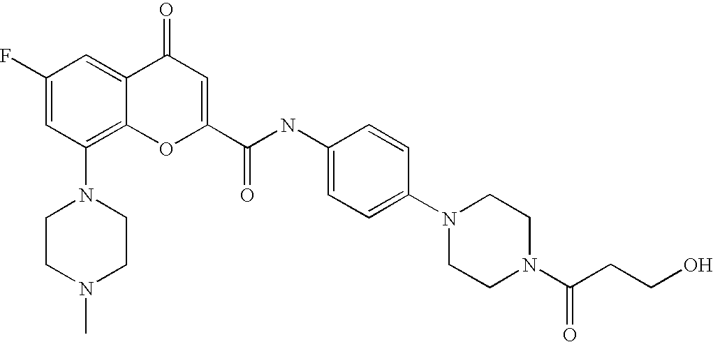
C1(F)=CC(N2CCN(C)CC2)=C2C(=C1)C(=O)C=C(C(NC1=CC=C(N3CCN(C(CCO)=O)CC3)C=C1)=O)O2
